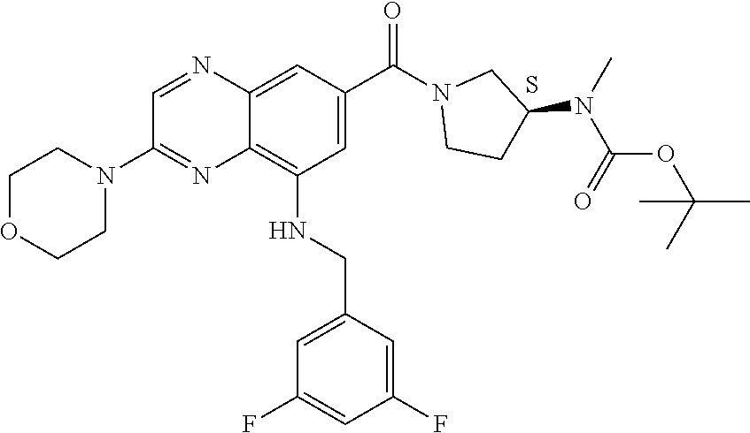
C1OCCN(C2=NC3=C(NCC4=CC(F)=CC(F)=C4)C=C(C(N4CCC(N(C(=O)OC(C)(C)C)C)C4)=O)C=C3N=C2)C1.S
